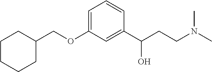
C1=C(OCC2CCCCC2)C=C(C(CCN(C)C)O)C=C1
